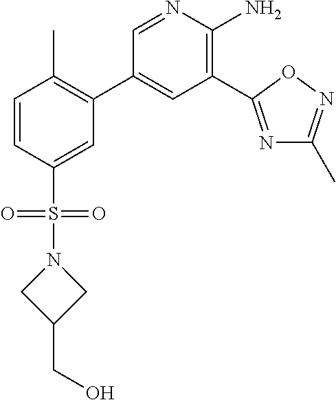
C1=CC(S(N2CC(CO)C2)(=O)=O)=CC(C2=CC(C3=NC(C)=NO3)=C(N)N=C2)=C1C
